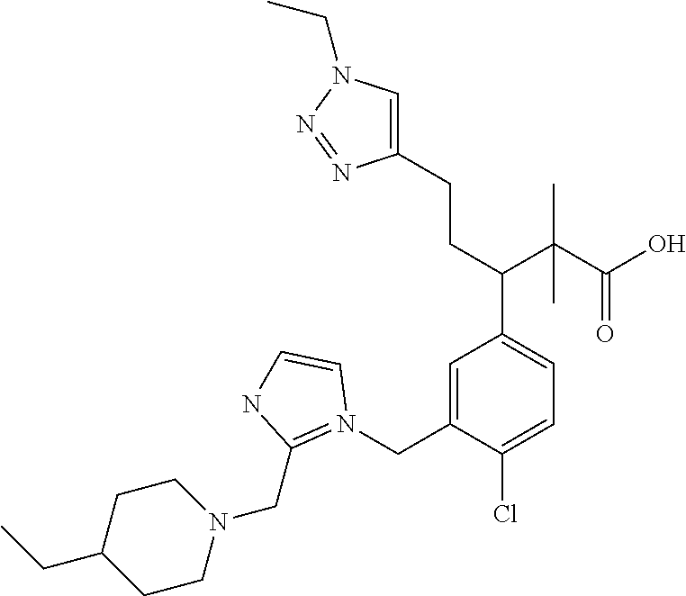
C1=C(CN2=C(CN3CCC(CC)CC3)NC=C2)C(Cl)=CC=C1C(CCC1=CN(CC)N=N1)C(C(O)=O)(C)C
